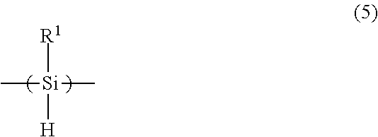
[R1][Si](C)(C)[H]
